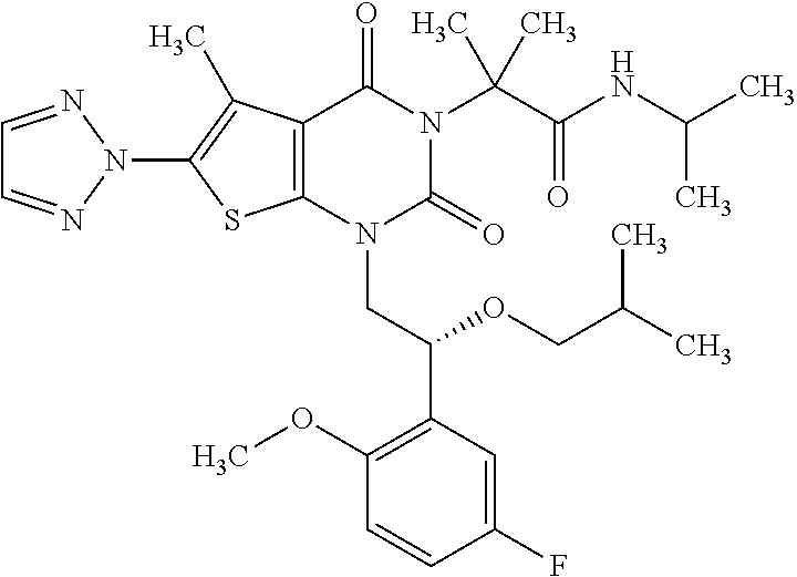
C12=C(C(C)=C(N3N=CC=N3)S1)C(=O)N(C(C(=O)NC(C)C)(C)C)C(=O)N2CC(C1=C(OC)C=CC(F)=C1)OCC(C)C
